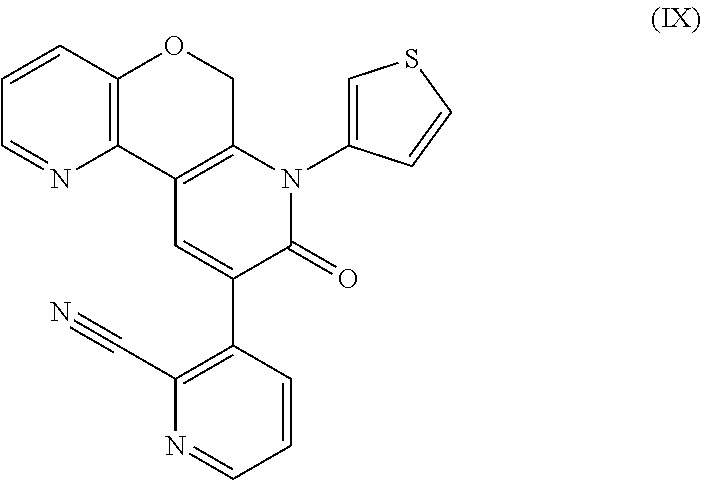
C12=C(C=CC=N1)OCC1=C2C=C(C2=C(C#N)N=CC=C2)C(=O)N1C1=CSC=C1
